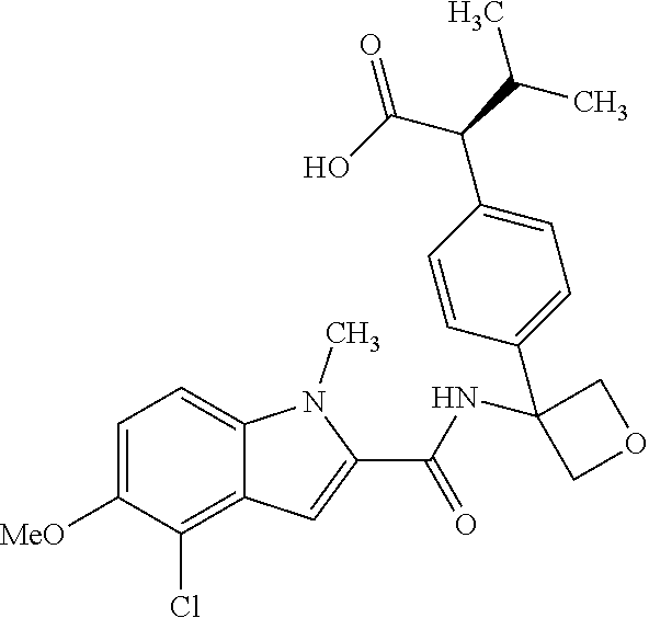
C1=C([MeO])C(Cl)=C2C(=C1)N(C)C(C(=O)NC1(C3=CC=C(C(C(O)=O)C(C)C)C=C3)COC1)=C2
